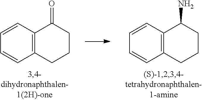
NC1C2=C(C=CC=C2)CCC1.C1=CC2=C(C=C1)CCCC2=O
